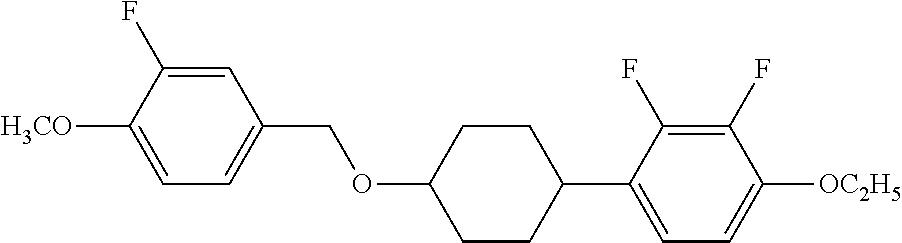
C1=C(F)C([H3CO])=CC=C1COC1CCC(C2=CC=C([OC2H5])C(F)=C2F)CC1
